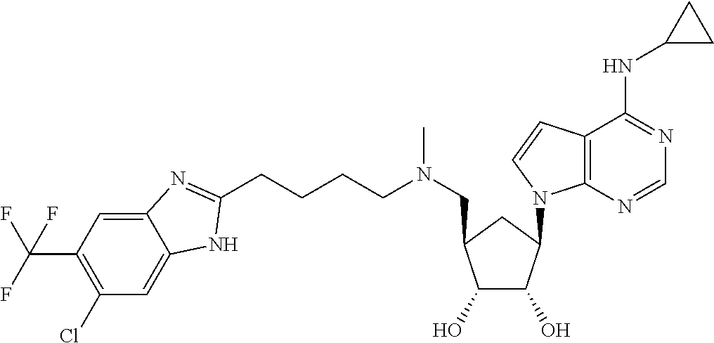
C1(C(F)(F)F)=C(Cl)C=C2C(=C1)N=C(CCCCN(CC1C(O)C(O)C(N3C4=C(C(NC5CC5)=NC=N4)C=C3)C1)C)N2
